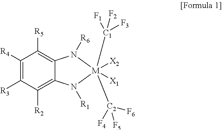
C1([R4])=C([R3])C([R2])=C2C(=C1[R5])N([R6])[M]([X2])([X1])([C1]([F1])([F2])[F3])([C2]([F4])([F5])[F6])N2[R1]
